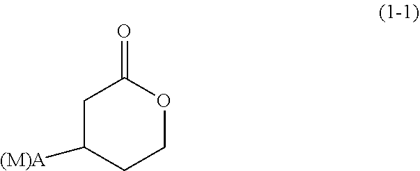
C1C([(M)A])CCOC1=O
